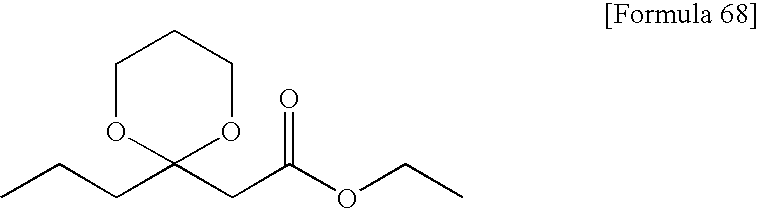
CCCC1(CC(OCC)=O)OCCCO1
